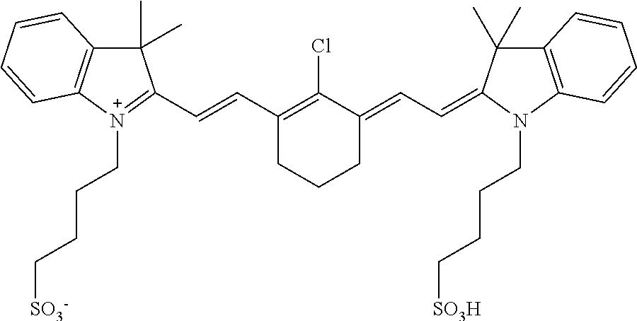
C1(C=CC2=[N+](CCCC[SO3-])C3=C(C2(C)C)C=CC=C3)=C(Cl)C(=CC=C2C(C)(C)C3=C(N2CCCC[SO3H])C=CC=C3)CCC1
